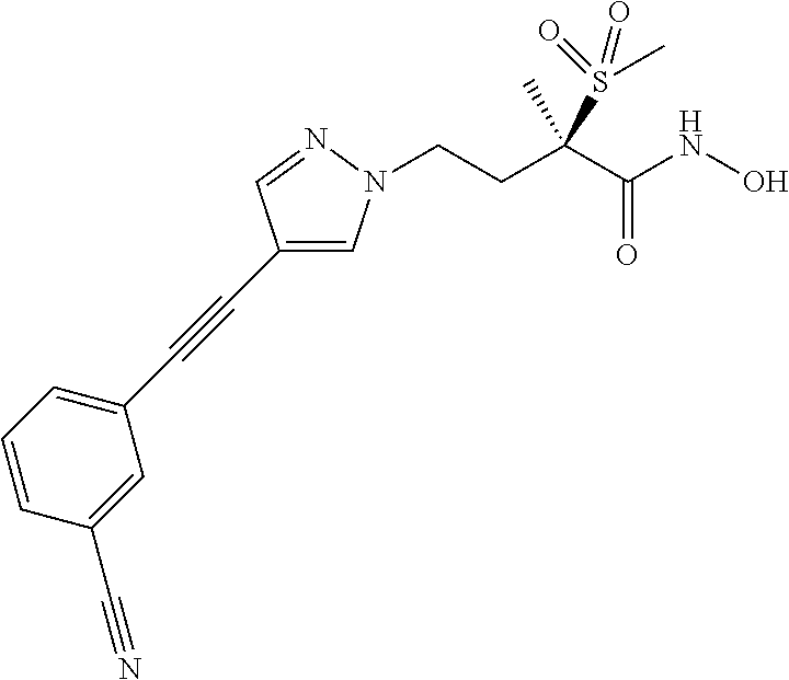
C1(C#CC2=CC=CC(C#N)=C2)=CN(CCC(C(=O)NO)(S(C)(=O)=O)C)N=C1
